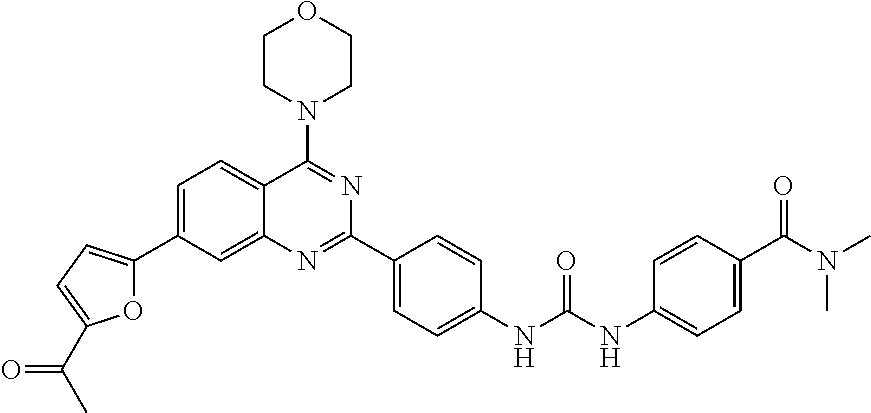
C1=C(C2=CC=C(C(=O)C)O2)C=C2C(=C1)C(N1CCOCC1)=NC(C1=CC=C(NC(NC3=CC=C(C(N(C)C)=O)C=C3)=O)C=C1)=N2
